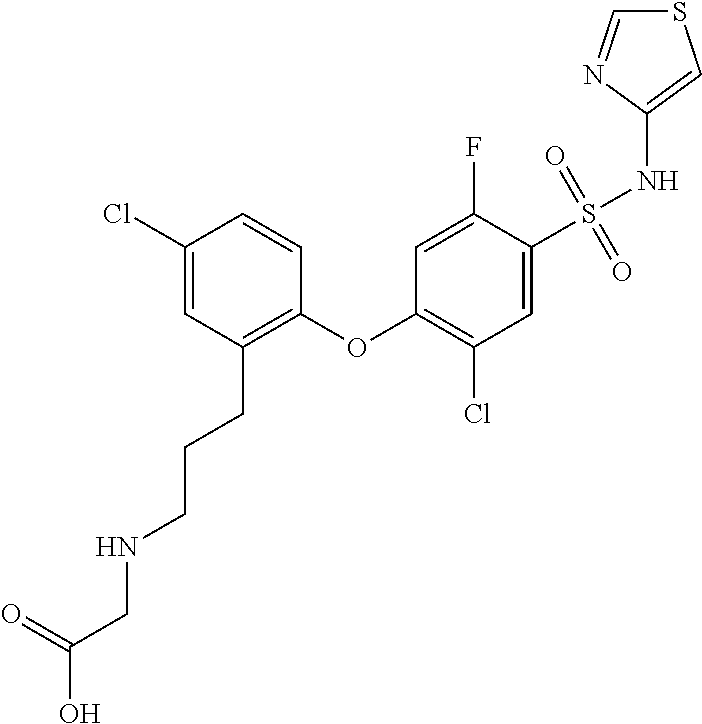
C1(Cl)=CC(CCCNCC(=O)O)=C(OC2=C(Cl)C=C(S(NC3=CSC=N3)(=O)=O)C(F)=C2)C=C1
